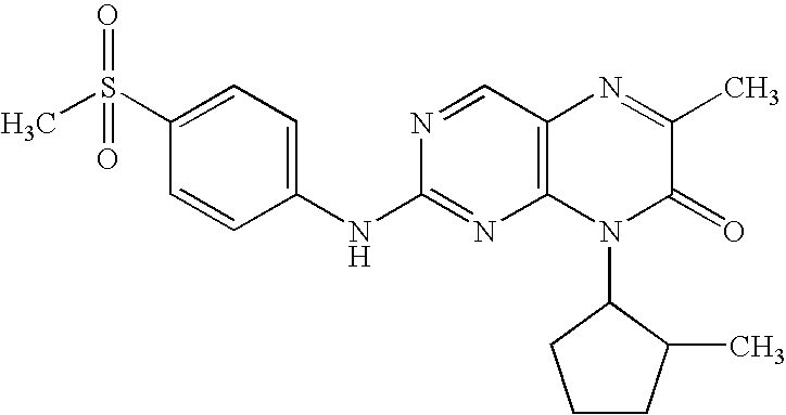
C1=CC(NC2=NC3=C(C=N2)N=C(C)C(=O)N3C2CCCC2C)=CC=C1S(C)(=O)=O
